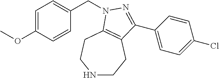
N1CCC2=C(CC1)N(CC1=CC=C(OC)C=C1)N=C2C1=CC=C(Cl)C=C1
